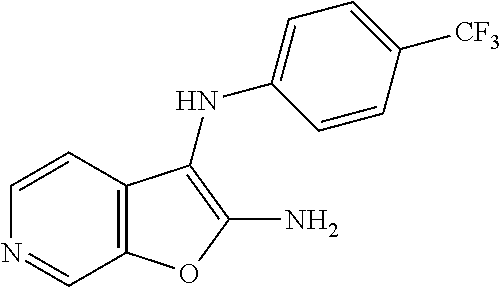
C1=CC2=C(C=N1)OC(N)=C2NC1=CC=C([CF3])C=C1
